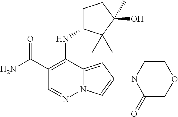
O=C(C1=C(NC2CCC(O)(C)C2(C)C)C2=CC(N3C(=O)COCC3)=CN2N=C1)N
